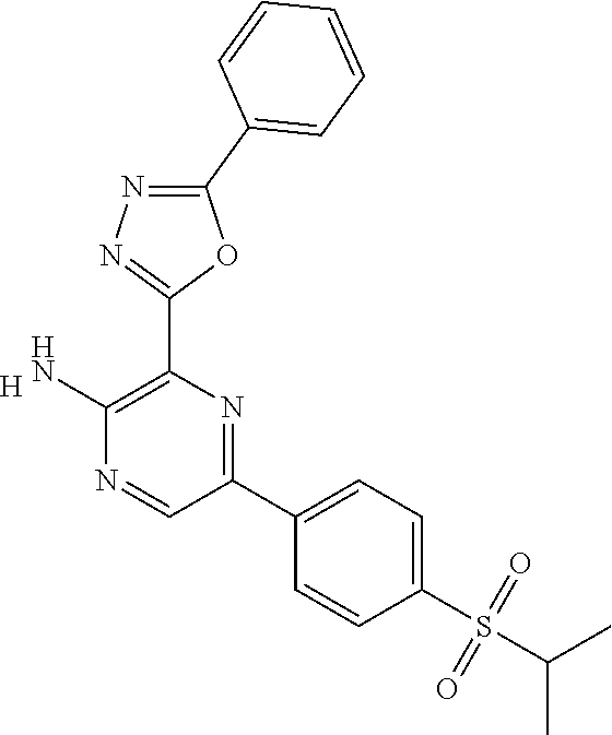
C1(S(C(C)C)(=O)=O)=CC=C(C2=NC(C3=NN=C(C4=CC=CC=C4)O3)=C(N)N=C2)C=C1.[H]
